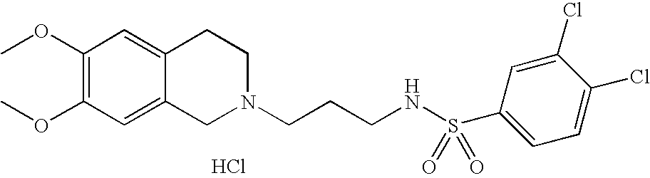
COC1=C(OC)C=C2C(=C1)CCN(CCCNS(=O)(=O)C1=CC=C(Cl)C(Cl)=C1)C2.Cl
